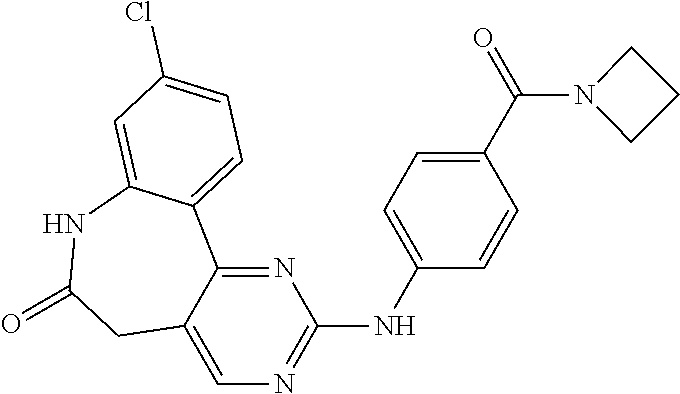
C12=CN=C(NC3=CC=C(C(=O)N4CCC4)C=C3)N=C1C1=CC=C(Cl)C=C1NC(=O)C2
